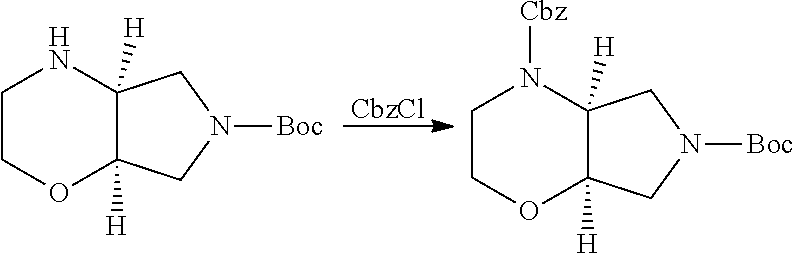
[CbzCl].C1COC2([H])C([H])(N1)CN([Boc])C2.C1COC2([H])C([H])(N1[Cbz])CN([Boc])C2
